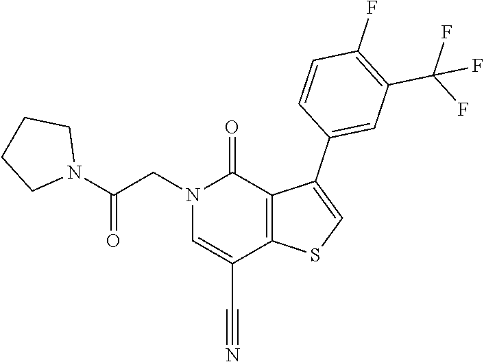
C1=C(C2=CSC3=C2C(=O)N(CC(N2CCCC2)=O)C=C3C#N)C=CC(F)=C1C(F)(F)F
